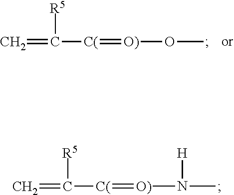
C=C([C(]=[O)]OC)[R5].C=C([C(]=[O)]N(C)[H])[R5]
